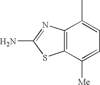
C12=C(C([Me])=CC=C1C)SC(N)=N2
